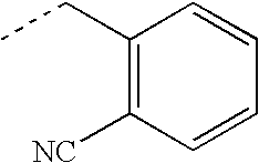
C1(CC)=C([NC])C=CC=C1
